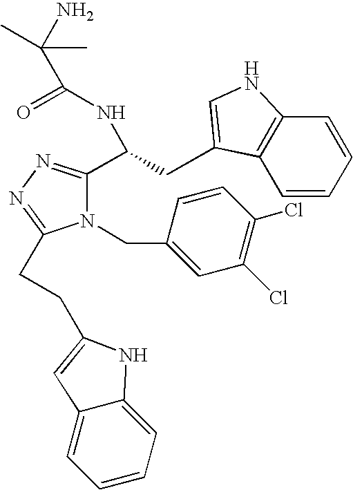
C1=CC=CC2=C1C(CC(NC(C(N)(C)C)=O)C1=NN=C(CCC3=CC4=CC=CC=C4N3)N1CC1=CC(Cl)=C(Cl)C=C1)=CN2
